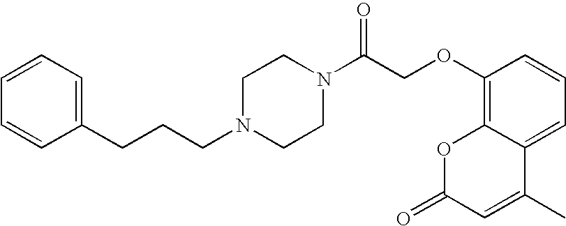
C(N1CCN(C(COC2=C3C(=CC=C2)C(C)=CC(=O)O3)=O)CC1)CCC1=CC=CC=C1
